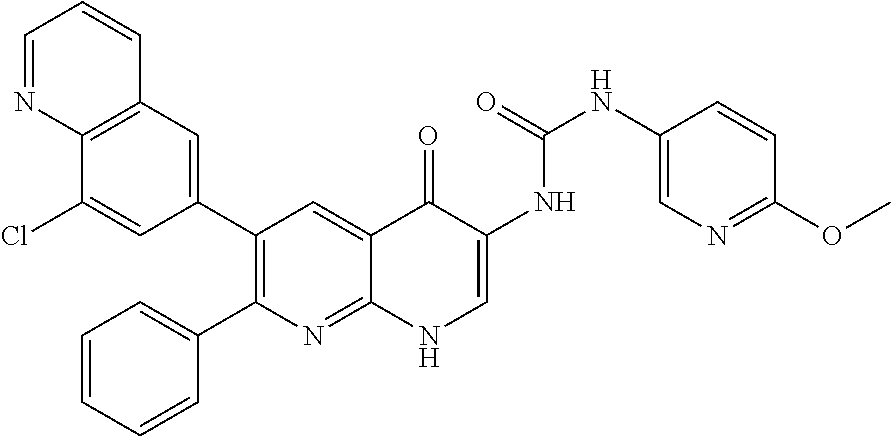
C12=C(C=C(C3=C(C4=CC=CC=C4)N=C4C(=C3)C(=O)C(NC(NC3=CN=C(OC)C=C3)=O)=CN4)C=C1Cl)C=CC=N2
